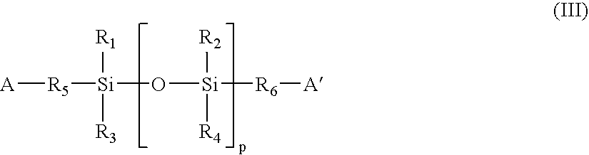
[A][R5][Si](O[Si]([R6][A])([R2])[R4])([R1])[R3]
